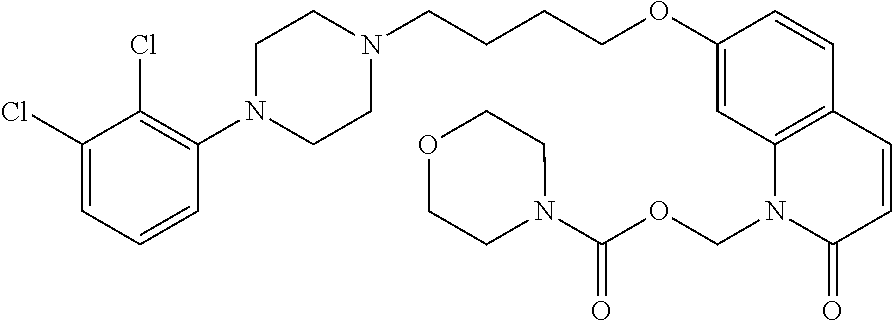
C1(Cl)=CC=CC(N2CCN(CCCCOC3=CC4=C(C=C3)C=CC(=O)N4COC(=O)N3CCOCC3)CC2)=C1Cl
